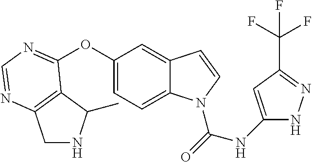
C1(OC2=NC=NC3=C2C(C)NC3)=CC=C2C(=C1)C=CN2C(=O)NC1=CC(C(F)(F)F)=NN1
